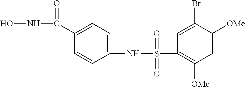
C1=C([OMe])C(Br)=CC(S(NC2=CC=C(C(NO)=O)C=C2)(=O)=O)=C1[OMe]
